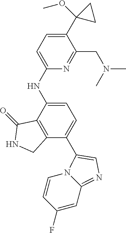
C1(F)=CC2=NC=C(C3=CC=C(NC4=CC=C(C5(OC)CC5)C(CN(C)C)=N4)C4=C3CNC4=O)N2C=C1
